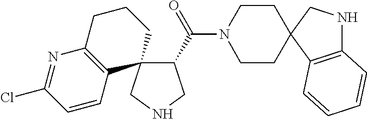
N1=C(Cl)C=CC2=C1CCCC21C(C(=O)N2CCC3(CC2)C2=C(NC3)C=CC=C2)CNC1
